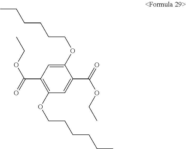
CCCCCCOC1=CC(C(OCC)=O)=C(OCCCCCC)C=C1C(OCC)=O
